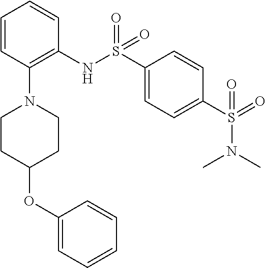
S(=O)(C1=CC=C(S(=O)(NC2=C(N3CCC(OC4=CC=CC=C4)CC3)C=CC=C2)=O)C=C1)(N(C)C)=O
